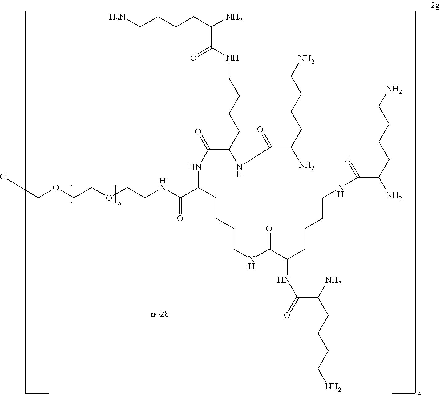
N(C(CCCCNC(=O)C(NC(=O)C(N)CCCCN)CCCCNC(C(CCCCN)N)=O)C(NCCOCCOCC)=O)C(=O)C(NC(=O)C(CCCCN)N)CCCCNC(C(CCCCN)N)=O
